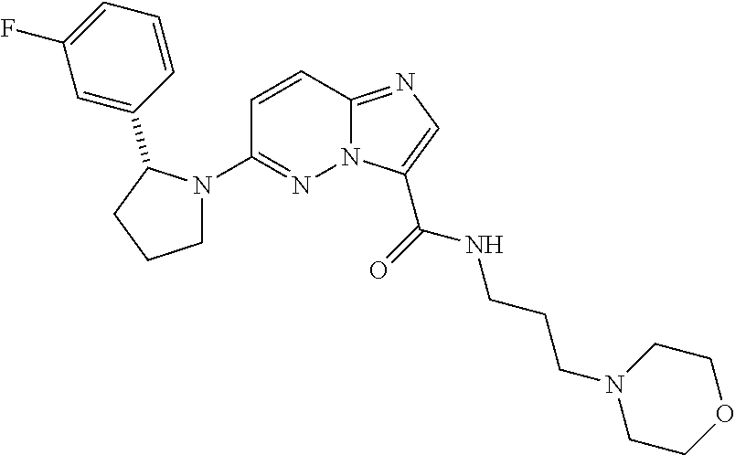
N12C(=NC=C1C(=O)NCCCN1CCOCC1)C=CC(N1CCCC1C1=CC(F)=CC=C1)=N2
